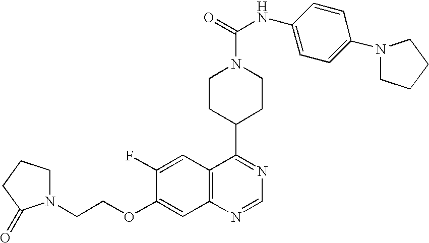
C12=C(C=C(F)C(OCCN3CCCC3=O)=C1)C(C1CCN(C(=O)NC3=CC=C(N4CCCC4)C=C3)CC1)=NC=N2
